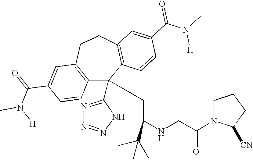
C1(C(=O)N(C)[H])=CC2=C(C=C1)C(C1=NN=NN1)(CC(NCC(N1C([CN])CCC1)=O)C(C)(C)C)C1=C(CC2)C=C(C(N(C)[H])=O)C=C1
